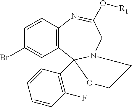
C1=CC2=C(C=C1Br)C1(C3=C(F)C=CC=C3)N(CC(O[R1])=N2)CCO1
